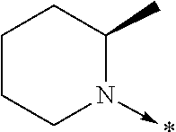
C1CCN(->*)C(C)C1
